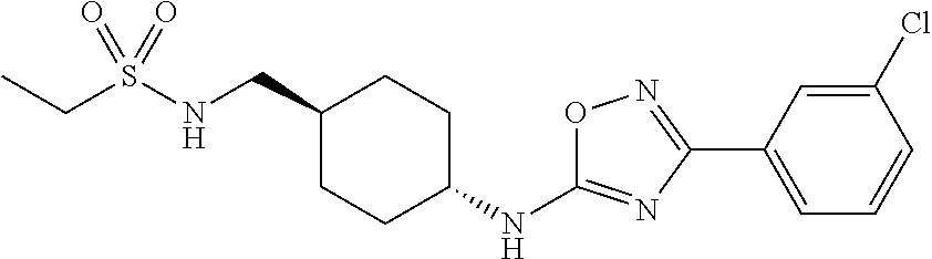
C(S(NCC1CCC(NC2=NC(C3=CC=CC(Cl)=C3)=NO2)CC1)(=O)=O)C
